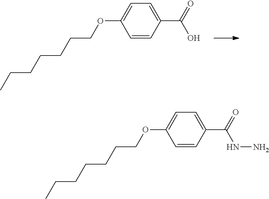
C1=CC(C(=O)O)=CC=C1OCCCCCCC.C1=CC(C(=O)NN)=CC=C1OCCCCCCC
